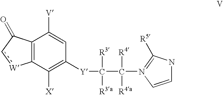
C12=C(C([X])=C([Y]C(C(N3=C([R5])NC=C3)([R4])[R4a])([R3])[R3a])C=C1[V])[W]cC2=O
